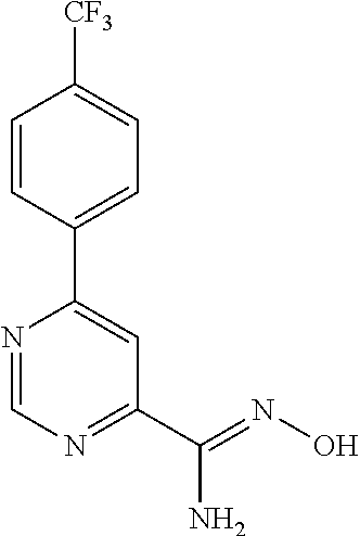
C1=CC(C2=CC(C(=NO)N)=NC=N2)=CC=C1[CF3]
